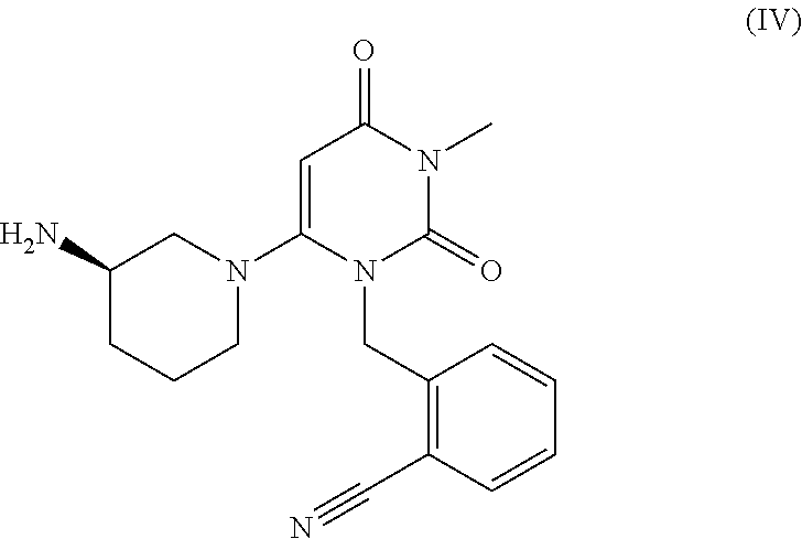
C1=C(N2CC(N)CCC2)N(CC2=C(C#N)C=CC=C2)C(=O)N(C)C1=O
